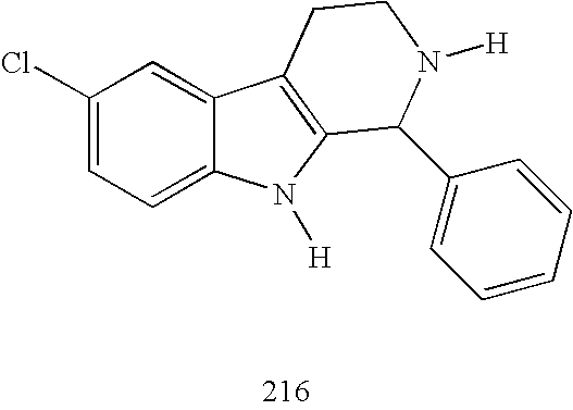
C1(Cl)=CC=C2C(=C1)C1=C(N2[H])C(C2=CC=CC=C2)N([H])CC1
